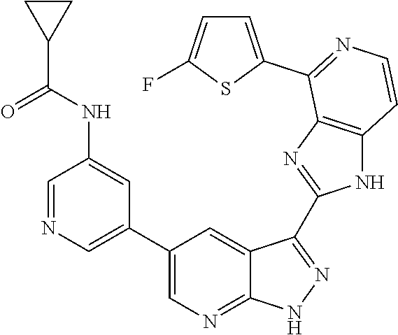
C1=NC=C(C2=CN=C3C(=C2)C(C2=NC4=C(N2)C=CN=C4C2=CC=C(F)S2)=NN3)C=C1NC(C1CC1)=O
